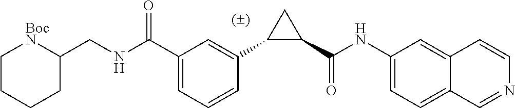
C1(C(NC2=CC=C3C(=C2)C=CN=C3)=O)CC1C1=CC(C(NCC2[BocN]CCCC2)=O)=CC=C1
